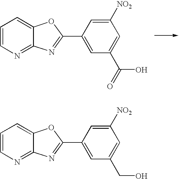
C1=CN=C2C(=C1)OC(C1=CC(CO)=CC([NO2])=C1)=N2.C1=CN=C2C(=C1)OC(C1=CC(C(O)=O)=CC([NO2])=C1)=N2
